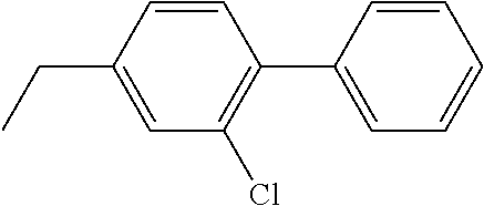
C1=C(CC)C=CC(C2=CC=CC=C2)=C1Cl
